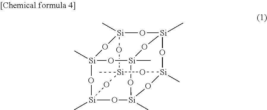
[Si]12(C)O[Si]3(C)O[Si]4(C)O[Si](C)(O1)O[Si]1(C)O[Si](C)(O2)O[Si](C)(O[Si](C)(O4)O1)O3
